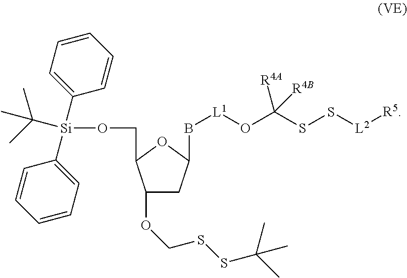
C1(OCSSC(C)(C)C)CC(B[L1]OC(SS[L2][R5])([R4A])[R4B])OC1CO[Si](C1=CC=CC=C1)(C1=CC=CC=C1)C(C)(C)C
